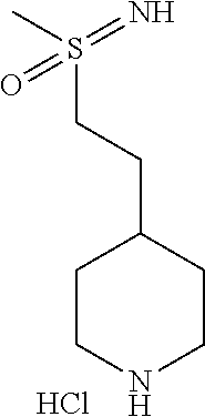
C1CNCCC1CCS(C)(=N)=O.Cl
